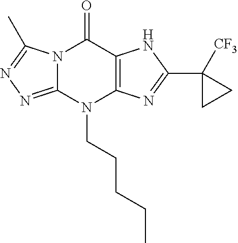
N12C(=NN=C1C)N(CCCCC)C1=C(C2=O)NC(C2([CF3])CC2)=N1
